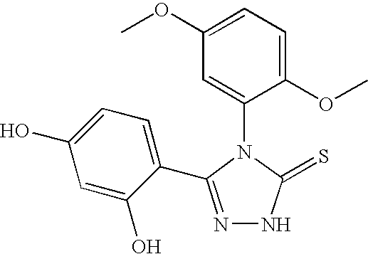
C1(OC)=CC=C(OC)C(N2C(=S)NN=C2C2=CC=C(O)C=C2O)=C1
